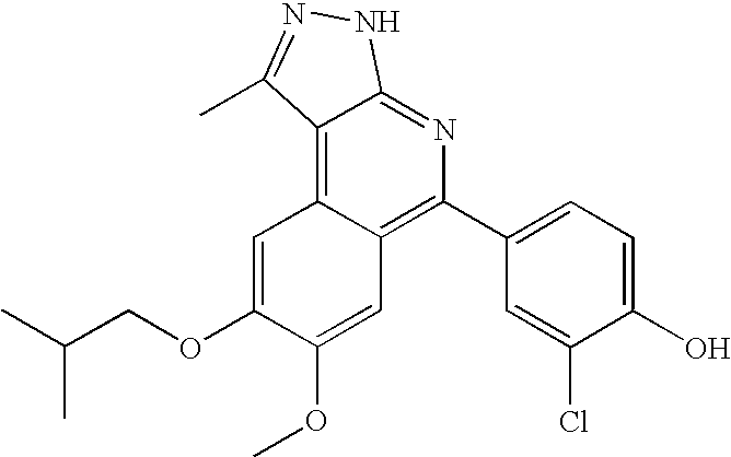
C1=C(O)C(Cl)=CC(C2=C3C(=C4C(=N2)NN=C4C)C=C(OCC(C)C)C(OC)=C3)=C1
